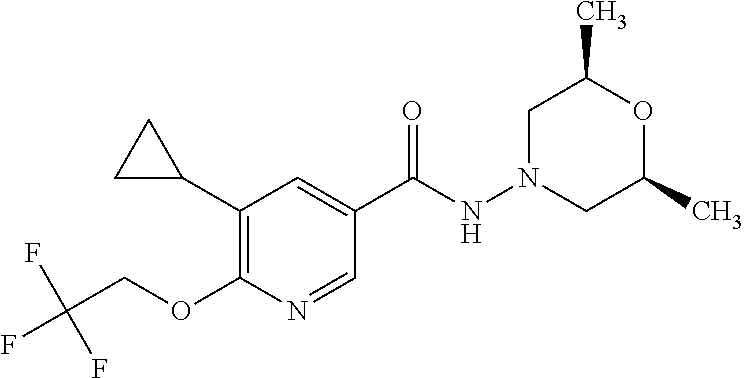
C1(C2CC2)=C(OCC(F)(F)F)N=CC(C(NN2CC(C)OC(C)C2)=O)=C1
